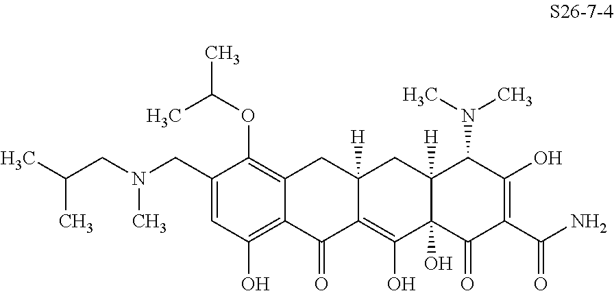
C1(CN(CC(C)C)C)=CC(O)=C2C(=C1OC(C)C)CC1([H])C(=C(O)C3(O)C([H])(C1)C(N(C)C)C(O)=C(C(N)=O)C3=O)C2=O
